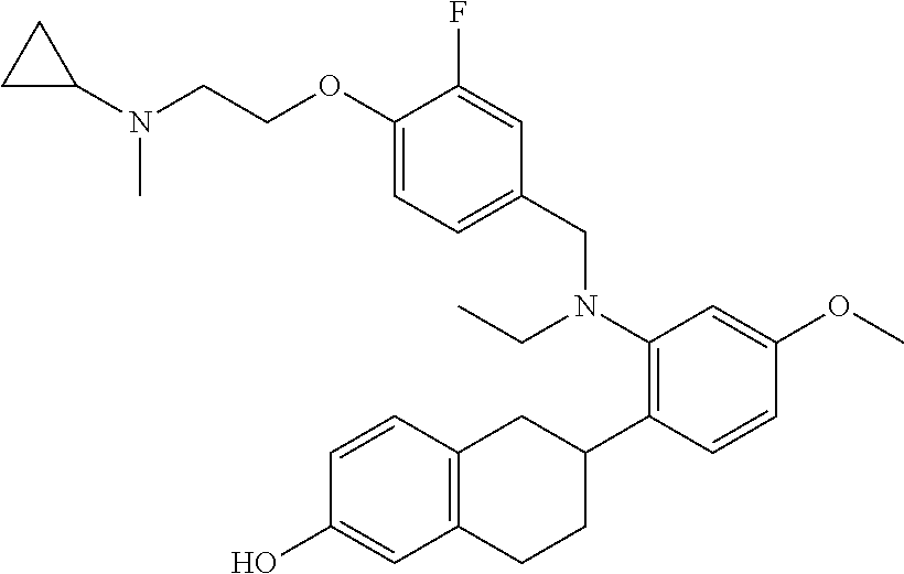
CN(C1CC1)CCOC1=CC=C(CN(C2=C(C3CC4=C(CC3)C=C(O)C=C4)C=CC(OC)=C2)CC)C=C1F
